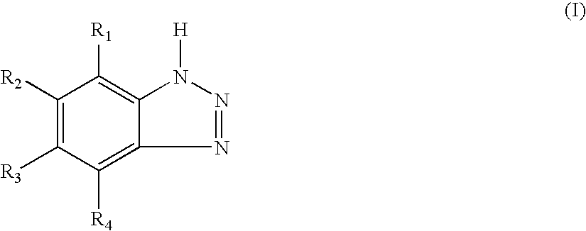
C1([R2])=C([R3])C([R4])=C2N=NN([H])C2=C1[R1]
